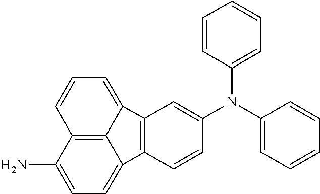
C12=C3C(N)=CC=C1C1=C(C2=CC=C3)C=C(N(C2=CC=CC=C2)C2=CC=CC=C2)C=C1
